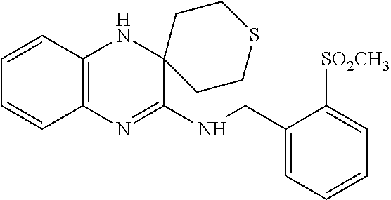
C1(CNC2=NC3=C(NC24CCSCC4)C=CC=C3)=CC=CC=C1[SO2CH3]
